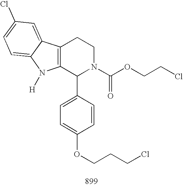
C12=C(C(C3=CC=C(OCCCCl)C=C3)N(C(OCCCl)=O)CC1)N([H])C1=CC=C(Cl)C=C21
